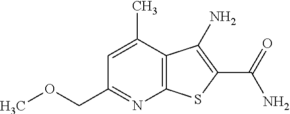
C12=C(C(C)=CC(COC)=N1)C(N)=C(C(N)=O)S2
